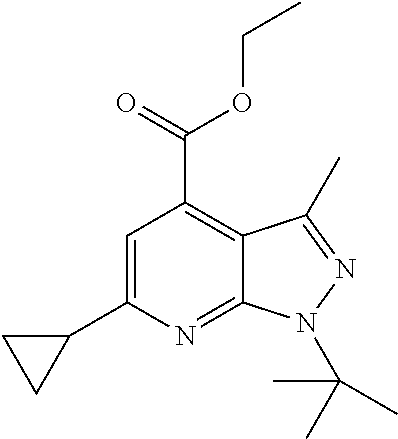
C1=C(C2CC2)N=C2C(=C1C(=O)OCC)C(C)=NN2C(C)(C)C
